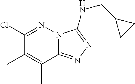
C1(Cl)=NN2C(=NN=C2NCC2CC2)C(C)=C1C
